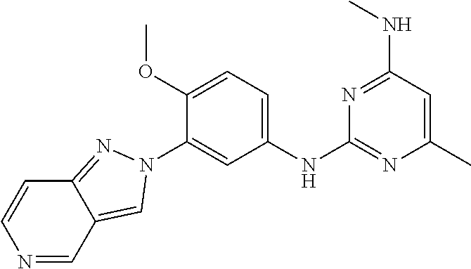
C1(NC2=NC(C)=CC(NC)=N2)=CC=C(OC)C(N2N=C3C(=C2)C=NC=C3)=C1
